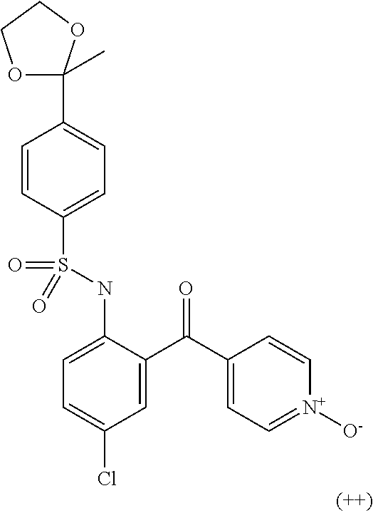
C1=CC(S(NC2=CC=C(Cl)C=C2C(C2=CC=[N+]([O-])C=C2)=O)(=O)=O)=CC=C1C1(C)OCCO1
